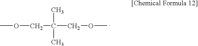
COCC(COC)(C)C
